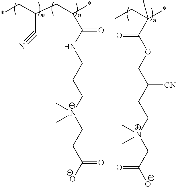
*CC(CC(*)C(NCCC[N+](CCC([O-])=O)(C)C)=O)C#N.C(C)C(*)(C(OCC(CC[N+](CC([O-])=O)(C)C)[CN])=O)C
